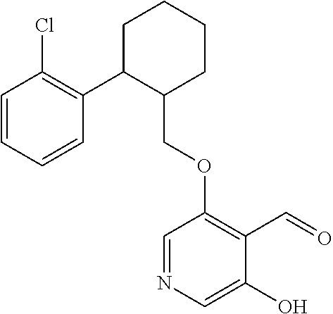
C1C(C2=C(Cl)C=CC=C2)C(COC2=C(C=O)C(O)=CN=C2)CCC1
